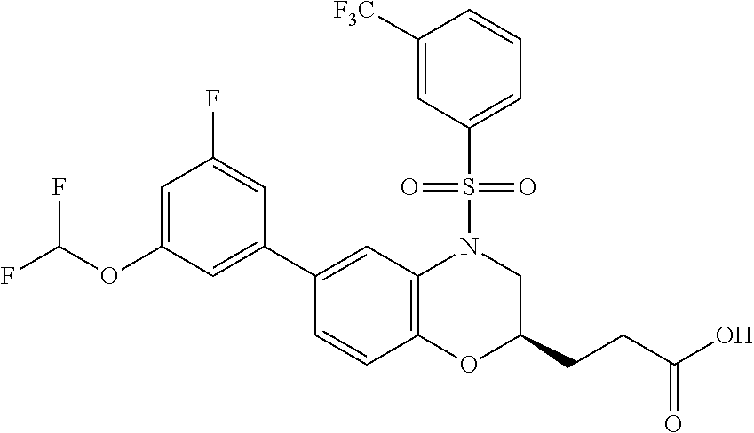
C1(C2=CC(OC(F)F)=CC(F)=C2)=CC2=C(C=C1)OC(CCC(O)=O)CN2S(C1=CC=CC([F3C])=C1)(=O)=O
